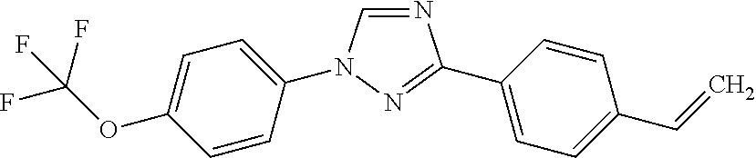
N1=CN(C2=CC=C(OC(F)(F)F)C=C2)N=C1C1=CC=C(C=C)C=C1
